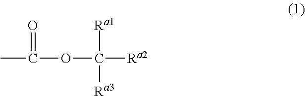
CC(OC([Ra2])([Ra1])[Ra3])=O
